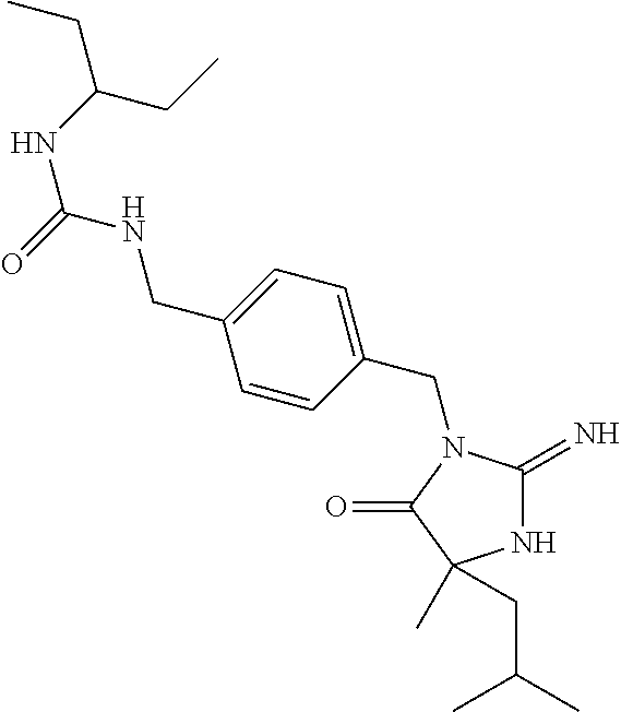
N1C(=N)N(CC2=CC=C(CNC(=O)NC(CC)CC)C=C2)C(=O)C1(C)CC(C)C
